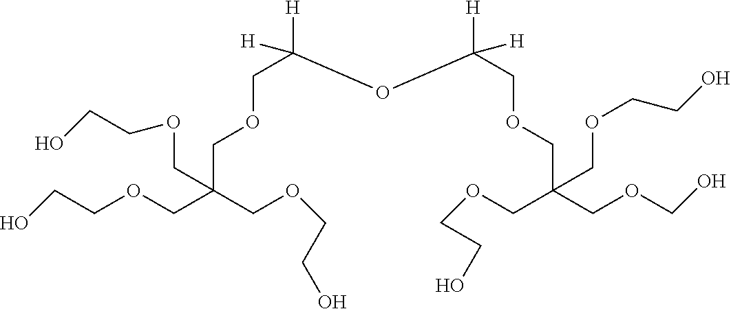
C(OCCO)C(COCCO)(COCC([H])(OC(COCC(COCCO)(COCO)COCCO)([H])[H])[H])COCCO
